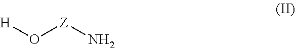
[H]O[Z]N
